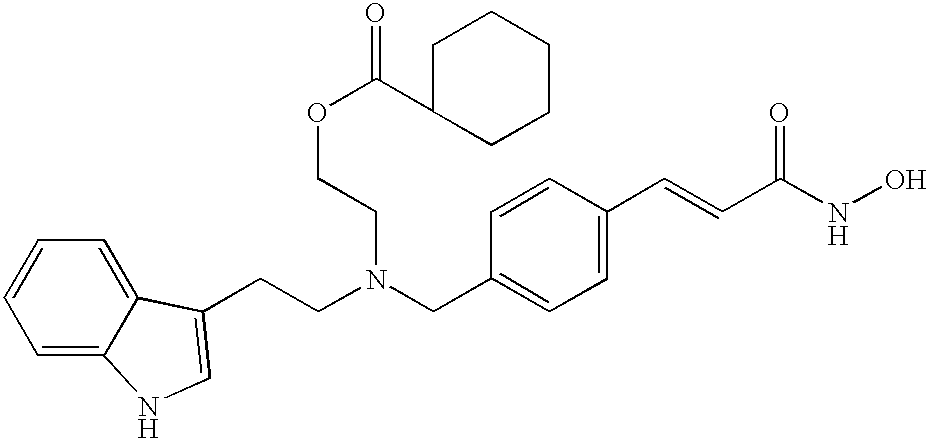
C1=C2C(=CC=C1)C(CCN(CC1=CC=C(C=CC(NO)=O)C=C1)CCOC(=O)C1CCCCC1)=CN2
